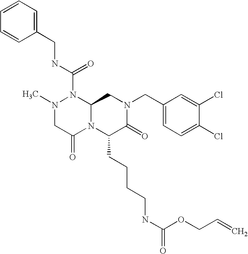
N(C(N1N(C)CC(=O)N2C1CN(CC1=CC=C(Cl)C(Cl)=C1)C(=O)C2CCCCNC(OCC=C)=O)=O)CC1=CC=CC=C1
